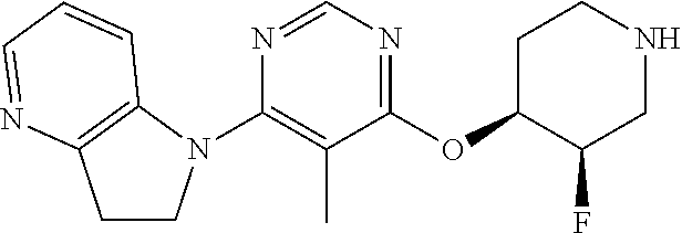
C1(N2CCC3=C2C=CC=N3)=C(C)C(OC2C(F)CNCC2)=NC=N1
